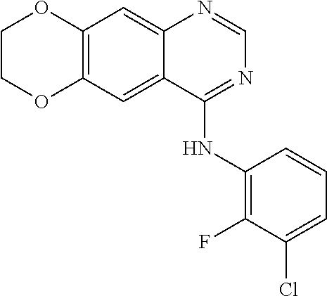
C12=C(C=C3C(=C1)N=CN=C3NC1=C(F)C(Cl)=CC=C1)OCCO2
